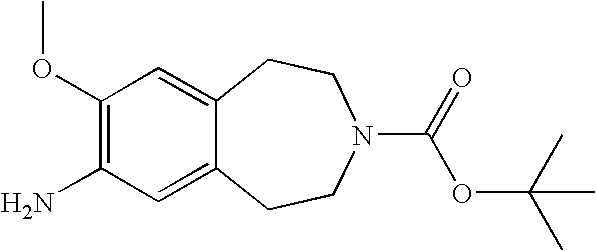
C1(OC)=C(N)C=C2C(=C1)CCN(C(=O)OC(C)(C)C)CC2
